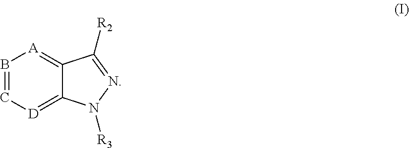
B1=C[D]=C2C(=[A]1)C([R2])=NN2[R3]
